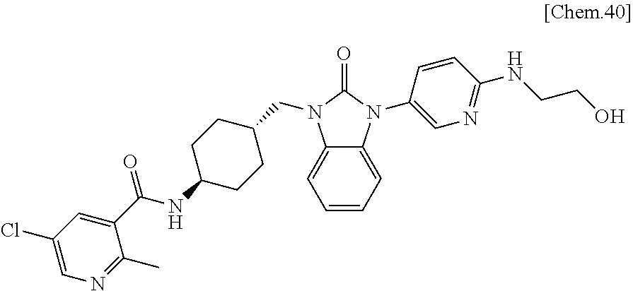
C1(Cl)=CN=C(C)C(C(NC2CCC(CN3C4=CC=CC=C4N(C4=CN=C(NCCO)C=C4)C3=O)CC2)=O)=C1
